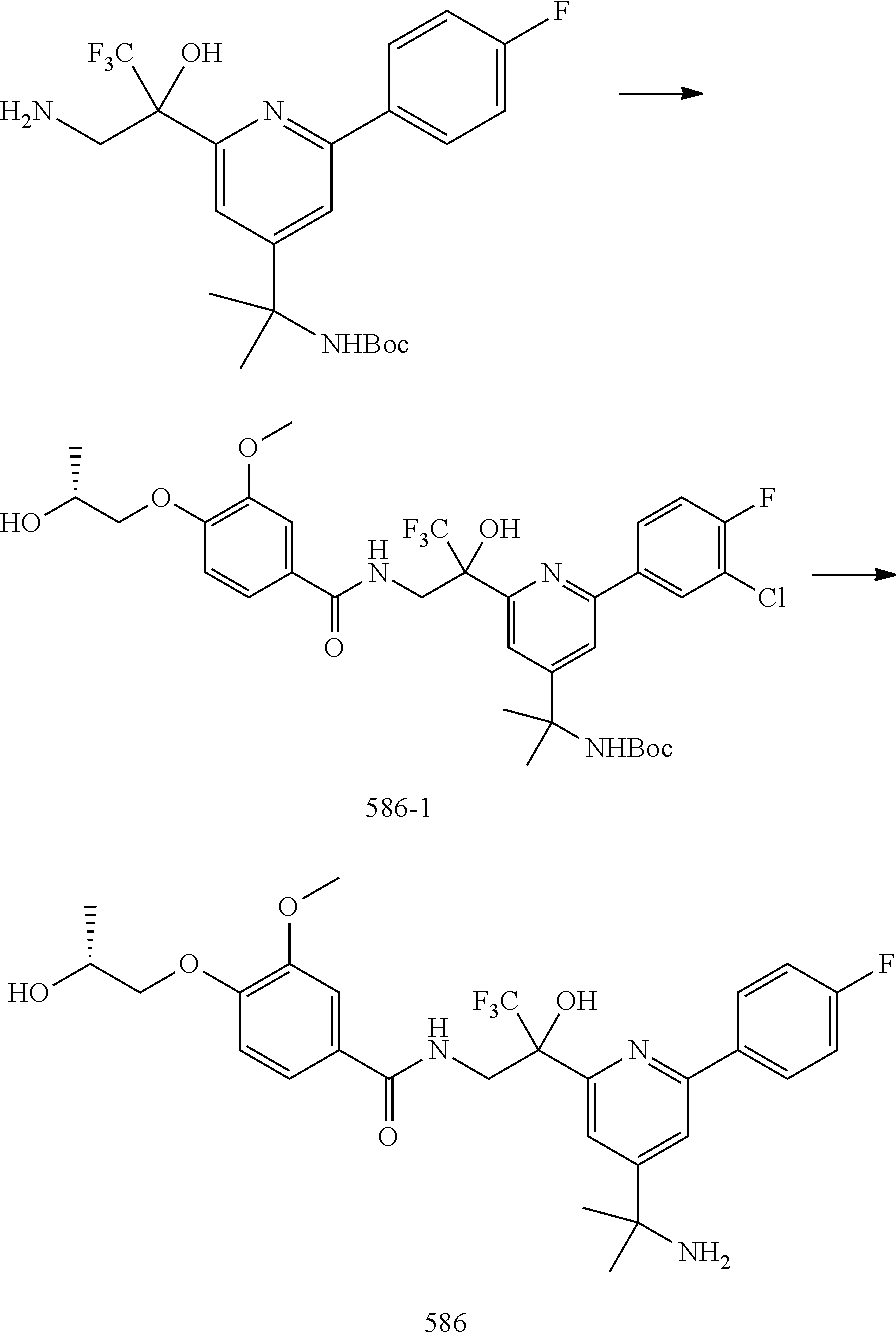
NCC(C1=CC(C([NHBoc])(C)C)=CC(C2=CC=C(F)C=C2)=N1)([F3C])O.C1(C(NCC(C2=CC(C([NHBoc])(C)C)=CC(C3=CC(Cl)=C(F)C=C3)=N2)([F3C])O)=O)=CC(OC)=C(OCC(O)C)C=C1.C1(C(NCC(C2=CC(C(N)(C)C)=CC(C3=CC=C(F)C=C3)=N2)([F3C])O)=O)=CC(OC)=C(OCC(O)C)C=C1
